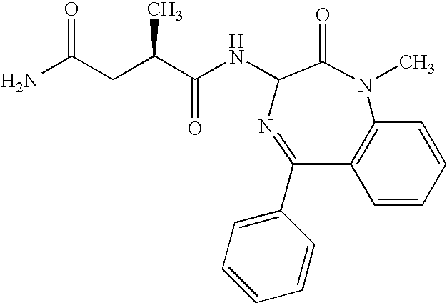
C12=C(C(C3=CC=CC=C3)=NC(NC(C(CC(N)=O)C)=O)C(=O)N1C)C=CC=C2
